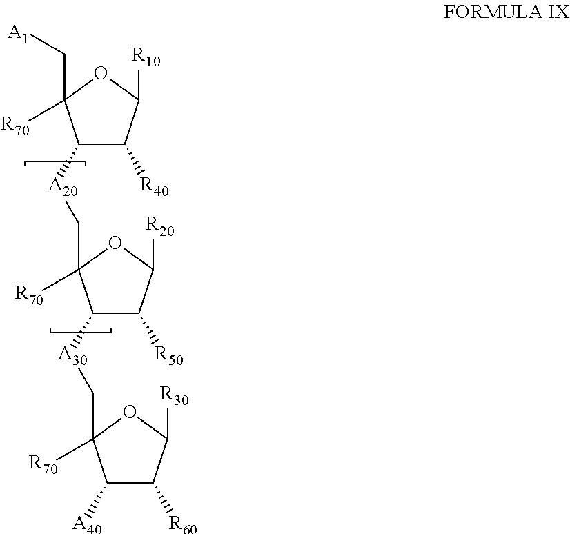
C1([A20]CC2([R70])C([A30]CC3([R70])C([A40])C([R60])C([R30])O3)C([R50])C([R20])O2)C([R40])C([R10])OC1(C[A1])[R70]
